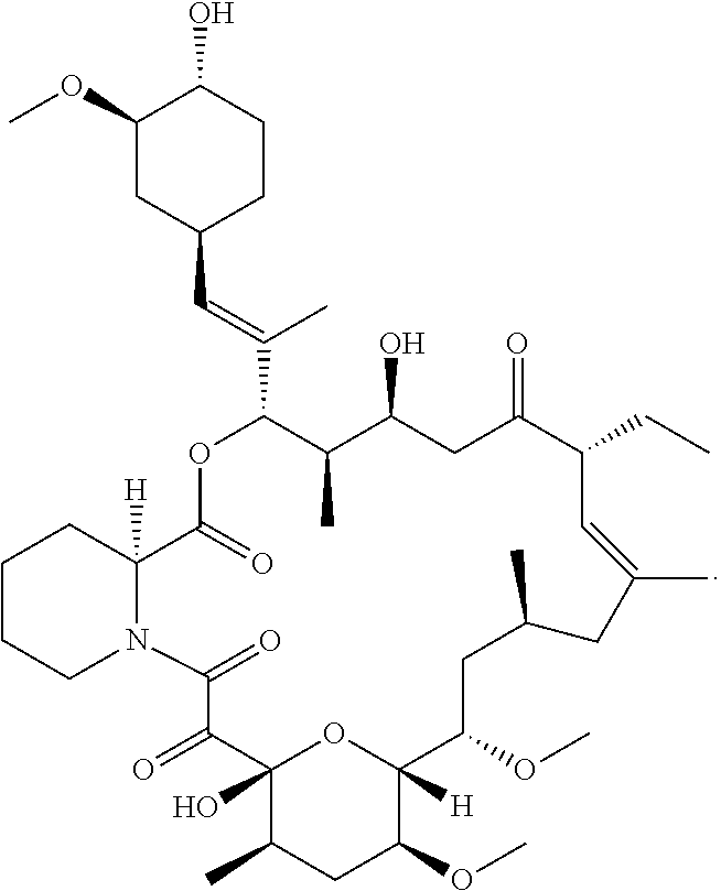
C1(OC)CC(C=C(C2C(C)C(O)CC(=O)C(CC)C=C(C)CC(C)CC(OC)C3([H])C(OC)CC(C)C(O)(O3)C(=O)C(=O)N3C([H])(C(=O)O2)CCCC3)C)CCC1O
